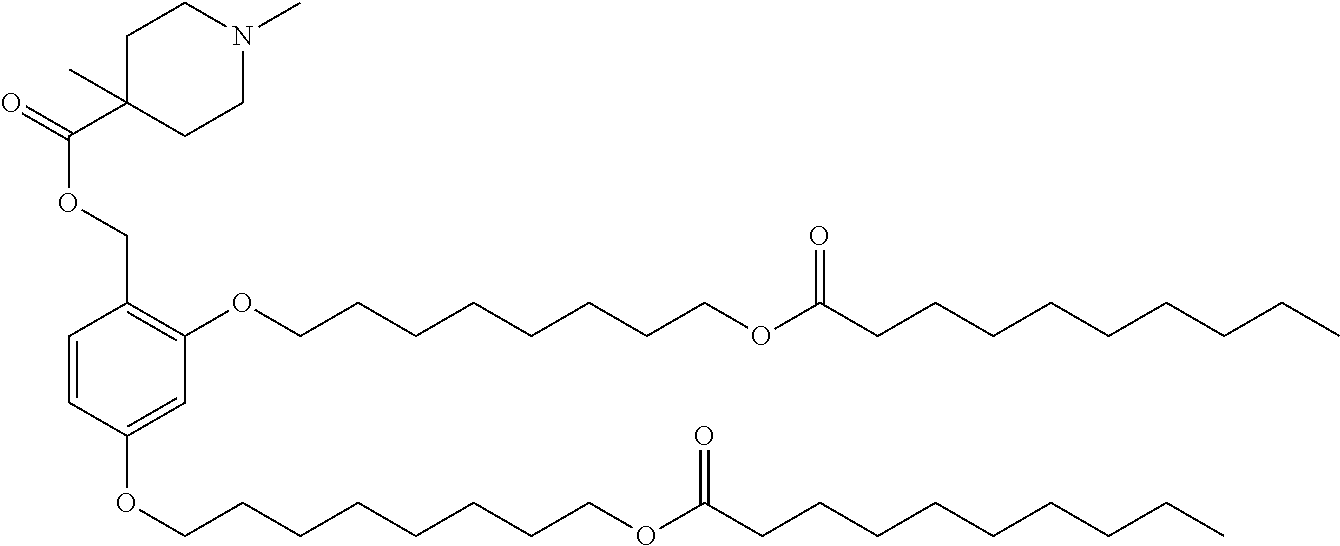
C1=CC(OCCCCCCCCOC(=O)CCCCCCCCC)=CC(OCCCCCCCCOC(CCCCCCCCC)=O)=C1COC(=O)C1(C)CCN(C)CC1
